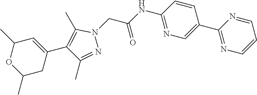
C1(C2=CN=C(NC(=O)CN3C(C)=C(C4=CC(C)OC(C)C4)C(C)=N3)C=C2)=NC=CC=N1
